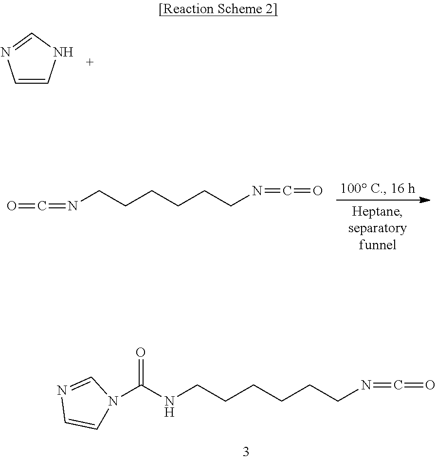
O=C(NCCCCCCN=C=O)N1C=CN=C1.C1=CNC=N1.O=C=NCCCCCCN=C=O
